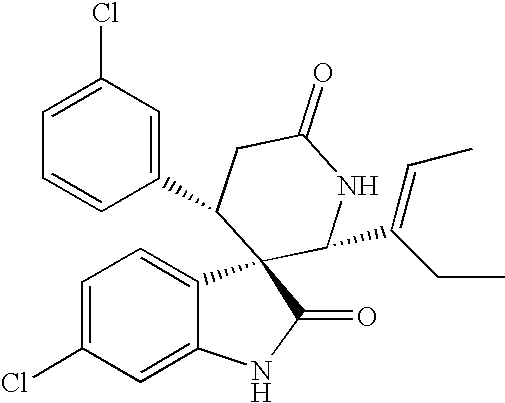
C1=C(Cl)C=C2C(=C1)C1(C(=O)N2)C(C(CC)=CC)NC(=O)CC1C1=CC(Cl)=CC=C1
